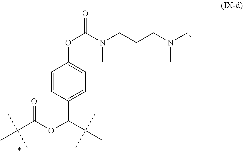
O(C(N(CCCN(C)C)C)=O)C1=CC=C(C(C(C)(C)C)OC(C(C)(C)C)=O)C=C1
